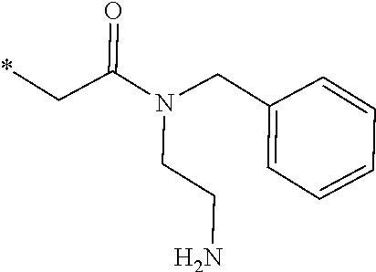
*CC(N(CCN)CC1=CC=CC=C1)=O
